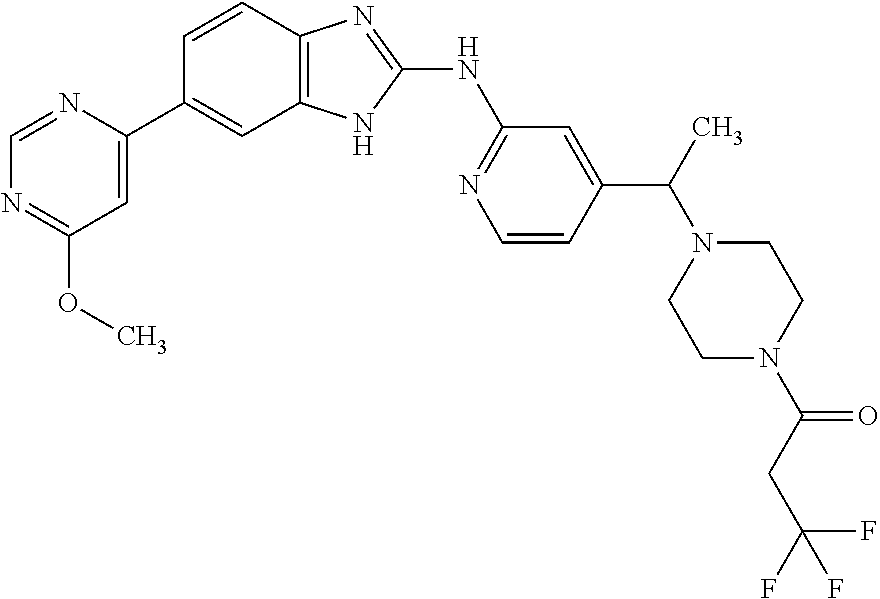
C1=NC(C2=CC3=C(C=C2)N=C(NC2=NC=CC(C(C)N4CCN(C(=O)CC(F)(F)F)CC4)=C2)N3)=CC(OC)=N1
